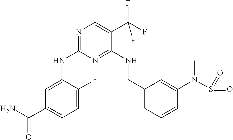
C1=C(F)C(NC2=NC=C(C(F)(F)F)C(NCC3=CC=CC(N(S(C)(=O)=O)C)=C3)=N2)=CC(C(N)=O)=C1
